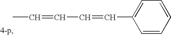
C1=C(C=CC=CC)C=CC=C1
